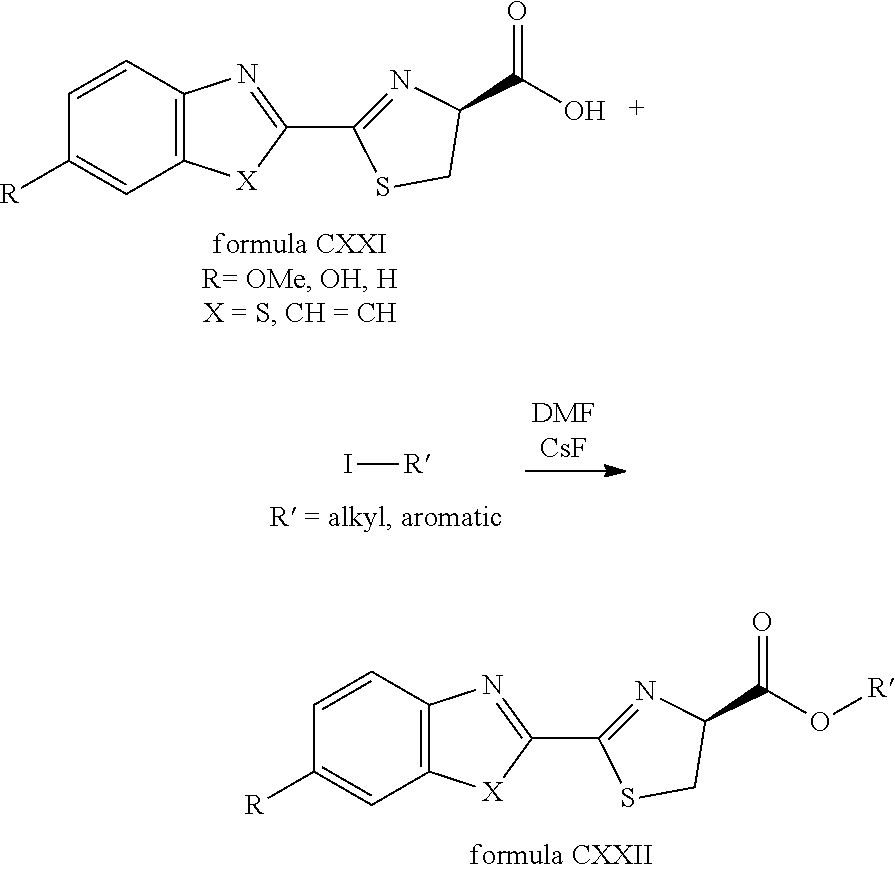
C1=CC([R])=CC2=C1N=C(C1=NC(C(O)=O)CS1)[X]2.I[R].C1=CC([R])=CC2=C1N=C(C1=NC(C(O[R])=O)CS1)[X]2
